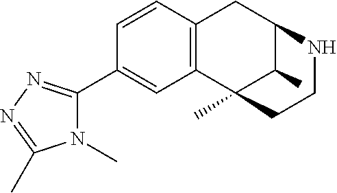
C12=C(C3(C)C(C)C(C1)NCC3)C=C(C1=NN=C(C)N1C)C=C2
